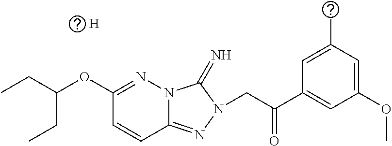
[H].C12=NN(CC(C3=CC(OC)=CC(C)=C3)=O)C(=N)N1N=C(OC(CC)CC)C=C2
